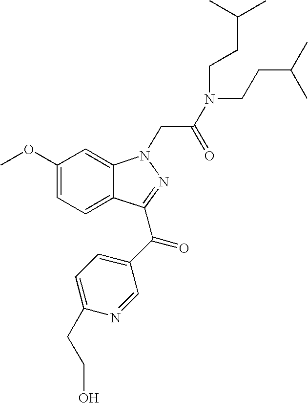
C1(OC)=CC=C2C(=C1)N(CC(N(CCC(C)C)CCC(C)C)=O)N=C2C(C1=CC=C(CCO)N=C1)=O
